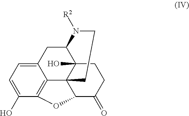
C12CC3=CC=C(O)C4=C3C3(C1(O)CCC(=O)C3O4)CCN2[R2]
